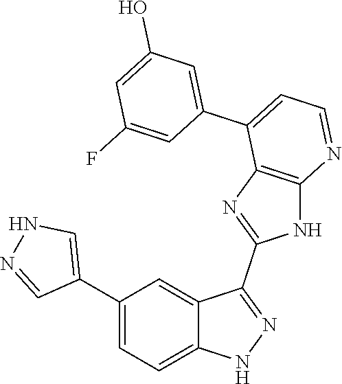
C1(C2=CC=C3C(=C2)C(C2=NC4=C(N2)N=CC=C4C2=CC(O)=CC(F)=C2)=NN3)=CNN=C1
